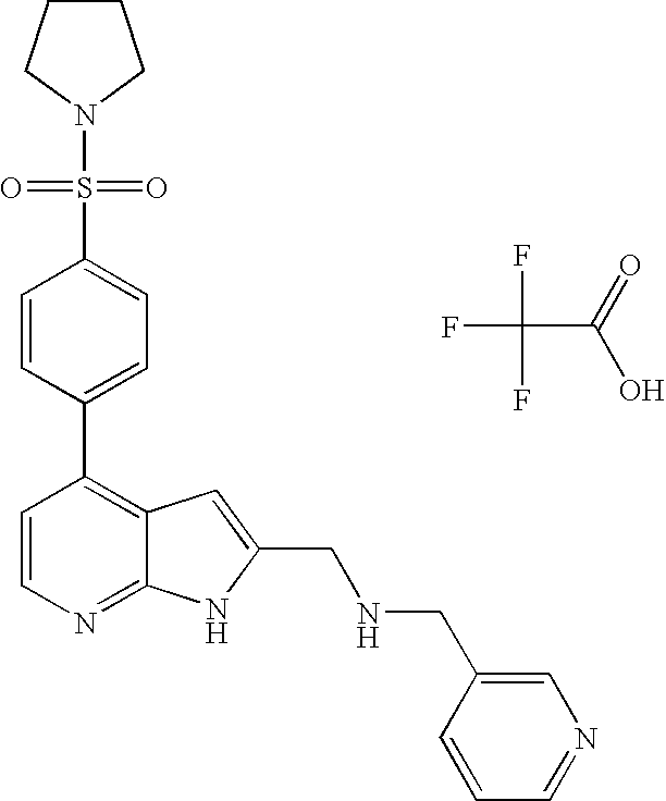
FC(F)(C(=O)O)F.C1(C2=C3C(=NC=C2)NC(CNCC2=CN=CC=C2)=C3)=CC=C(S(N2CCCC2)(=O)=O)C=C1
